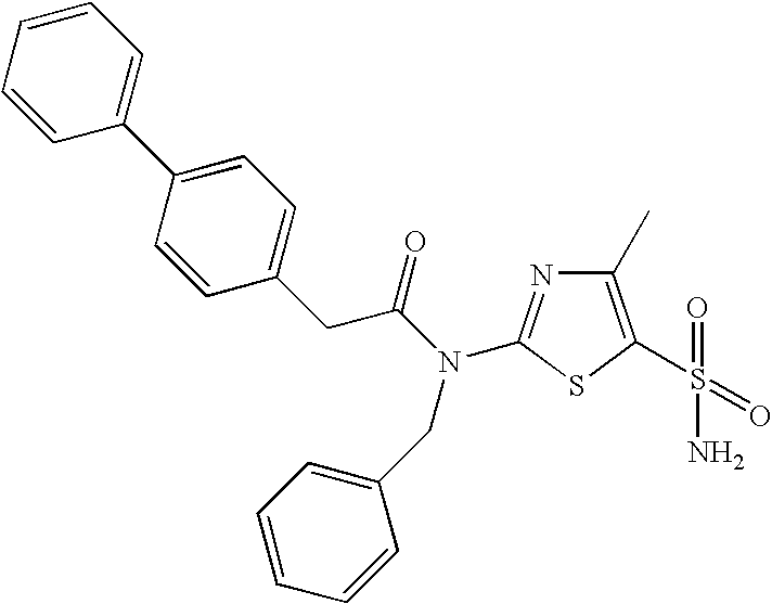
C1(C)=C(S(=O)(=O)N)SC(N(C(CC2=CC=C(C3=CC=CC=C3)C=C2)=O)CC2=CC=CC=C2)=N1
